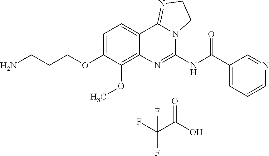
NCCCOC1=CC=C2C(=C1OC)N=C(NC(C1=CC=CN=C1)=O)N1C2=NCC1.C(C(O)=O)(F)(F)F
